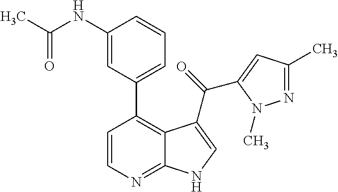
N1=C(C)C=C(C(=O)C2=CNC3=NC=CC(C4=CC=CC(NC(C)=O)=C4)=C32)N1C
